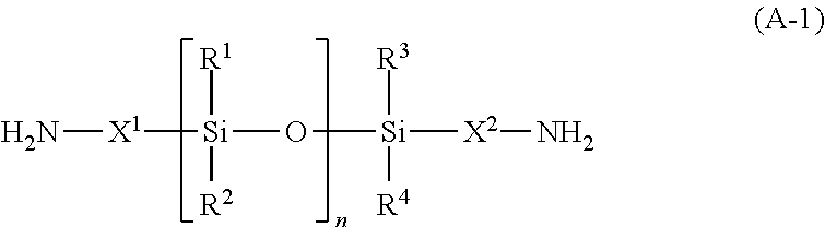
N[X1][Si](O[Si]([X2]N)([R3])[R4])([R1])[R2]
